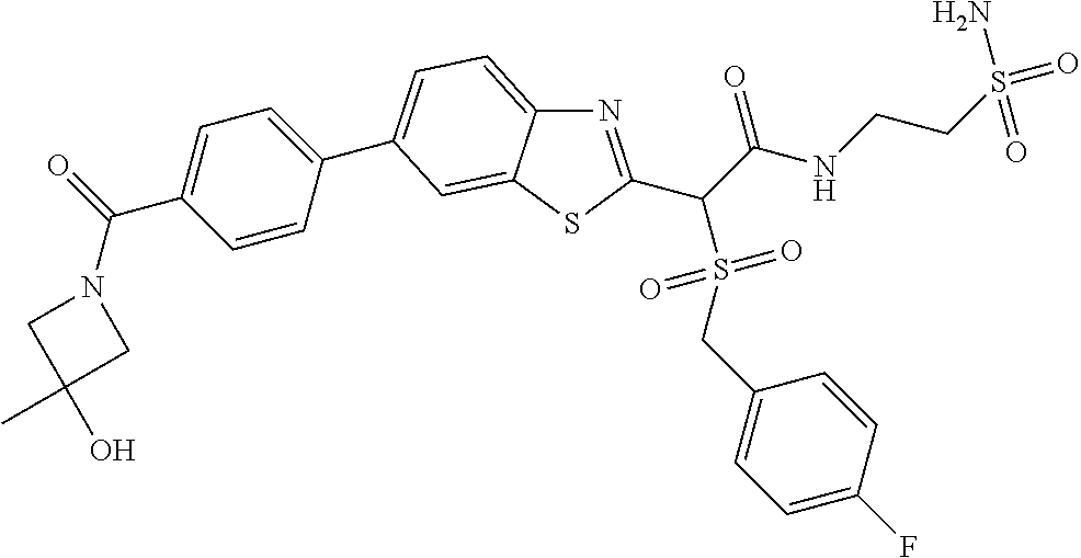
N1=C(C(C(NCCS(N)(=O)=O)=O)S(CC2=CC=C(F)C=C2)(=O)=O)SC2=CC(C3=CC=C(C(N4CC(O)(C)C4)=O)C=C3)=CC=C12
